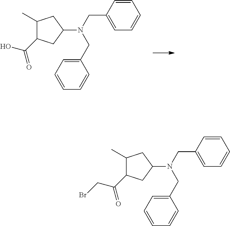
C1(N(CC2=CC=CC=C2)CC2=CC=CC=C2)CC(C)C(C(O)=O)C1.C1(N(CC2=CC=CC=C2)CC2=CC=CC=C2)CC(C)C(C(CBr)=O)C1
